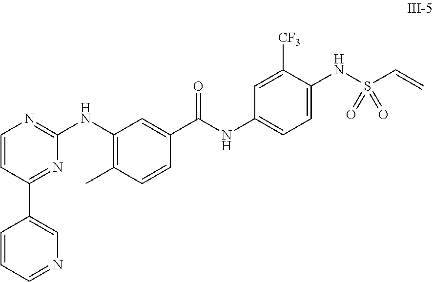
C1=CC(C2=CN=CC=C2)=NC(NC2=C(C)C=CC(C(NC3=CC=C(NS(C=C)(=O)=O)C([CF3])=C3)=O)=C2)=N1
